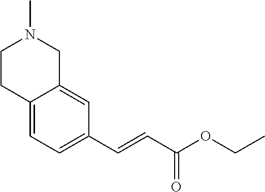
C12=CC=C(C=CC(OCC)=O)C=C1CN(C)CC2
